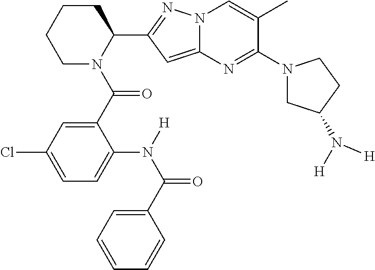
C1CCCN(C(C2=CC(Cl)=CC=C2N(C(C2=CC=CC=C2)=O)[H])=O)C1C1=NN2C(=C1)N=C(N1CC(N([H])[H])CC1)C(C)=C2
